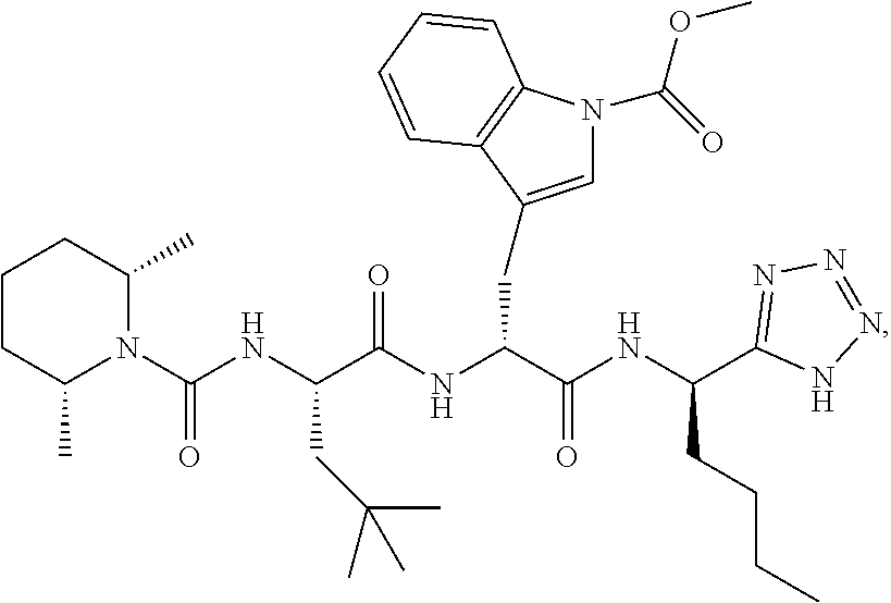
N1(C(NC(C(NC(C(NC(C2=NN=NN2)CCCC)=O)CC2=CN(C(OC)=O)C3=C2C=CC=C3)=O)CC(C)(C)C)=O)C(C)CCCC1C
